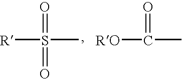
[R]S(=O)(=O)C.[RO]C(=O)C
